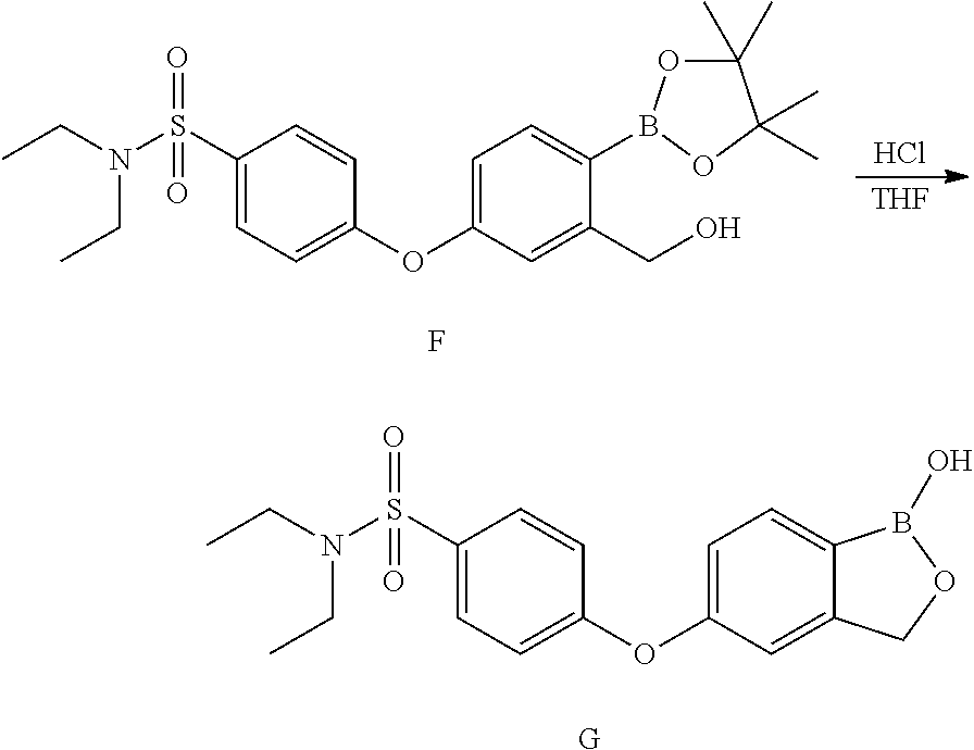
CCN(S(C1=CC=C(OC2=CC=C(B3OC(C)(C)C(C)(C)O3)C(CO)=C2)C=C1)(=O)=O)CC.F.Cl.[THF].[G].CCN(S(C1=CC=C(OC2=CC=C3C(=C2)COB3O)C=C1)(=O)=O)CC
